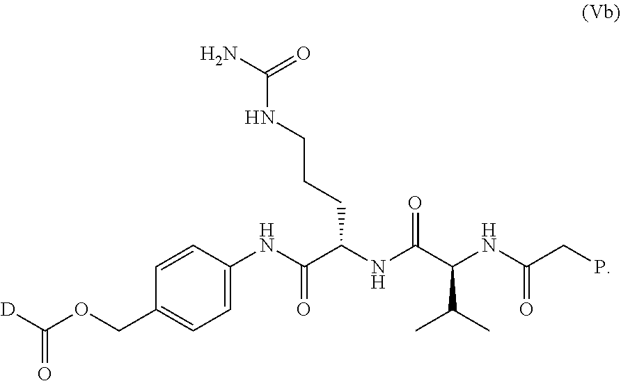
C(C(C)C)(C(NC(CCCNC(N)=O)C(NC1=CC=C(COC([D])=O)C=C1)=O)=O)NC(CP)=O
